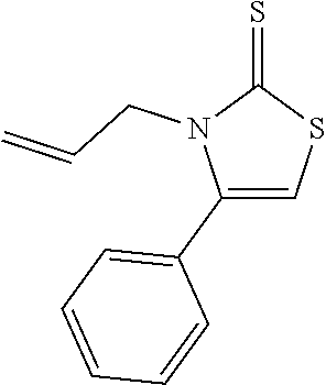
C1(C2=CC=CC=C2)=CSC(=S)N1CC=C
